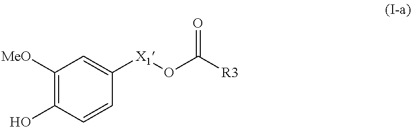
C1([MeO])=C(O)C=CC([X1]OC([R3])=O)=C1
